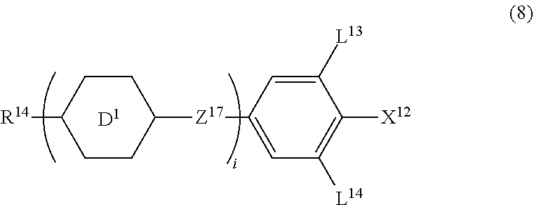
C1CC([Z17]C2=CC([L14])=C([X12])C([L13])=C2)CCC1[R14]
